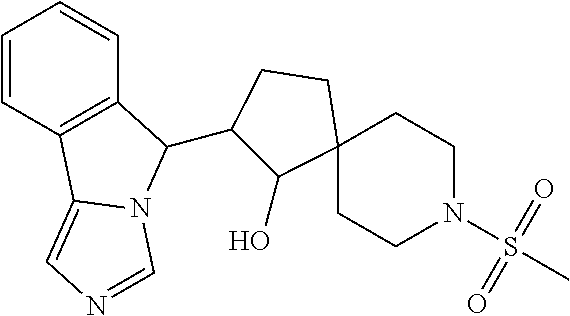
C1=CC2=C(C=C1)C(C1C(O)C3(CC1)CCN(S(C)(=O)=O)CC3)N1C2=CN=C1
